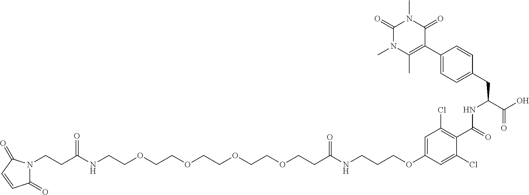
C(OC1=CC(Cl)=C(C(=O)NC(CC2=CC=C(C3=C(C)N(C)C(=O)N(C)C3=O)C=C2)C(O)=O)C(Cl)=C1)CCNC(CCOCCOCCOCCOCCNC(CCN1C(=O)C=CC1=O)=O)=O
